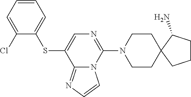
C1=CC=C(Cl)C(SC2=CN=C(N3CCC4(CC3)CCCC4N)N3C2=NC=C3)=C1
